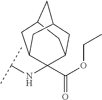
C12CC3CC(C1)CC(C3(NC(C)C)C(=O)OCC)C2
